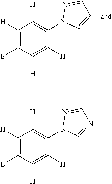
C1([H])=C([E])C([H])=C([H])C(N2C=CC=N2)=C1[H].C1([H])=C([E])C([H])=C([H])C(N2C=NC=N2)=C1[H]
